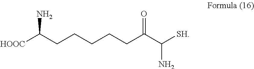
[HOOC]C(CCCCCC(C([SH])N)=O)N
